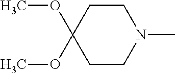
C1CN(C)CCC1(OC)OC
